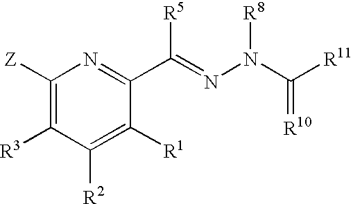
C1([Z])=C([R3])C([R2])=C([R1])C(C(=NN(C(=[R10])[R11])[R8])[R5])=N1
